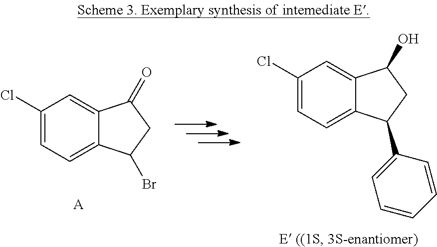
C1(Cl)=CC=C2C(=C1)C(=O)CC2Br.[A].C1(Cl)=CC=C2C(=C1)C(O)CC2C1=CC=CC=C1
